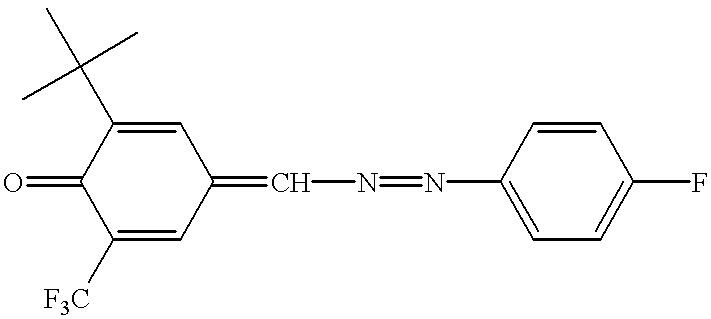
C1([F3C])=CC(=CN=NC2=CC=C(F)C=C2)C=C(C(C)(C)C)C1=O
